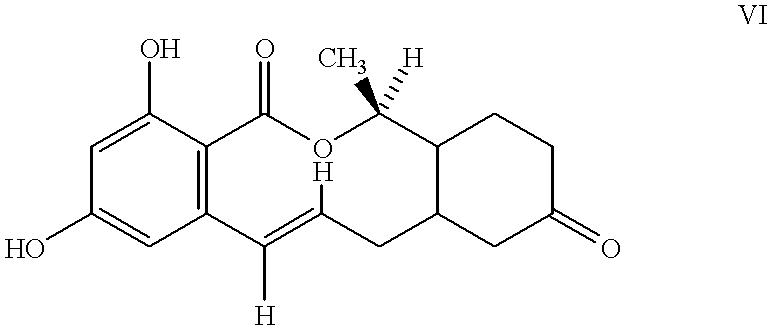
C12=C(C=C(O)C=C1O)C([H])=C1O(C2=O)C(C)([H])C2C(C1)CC(=O)CC2
